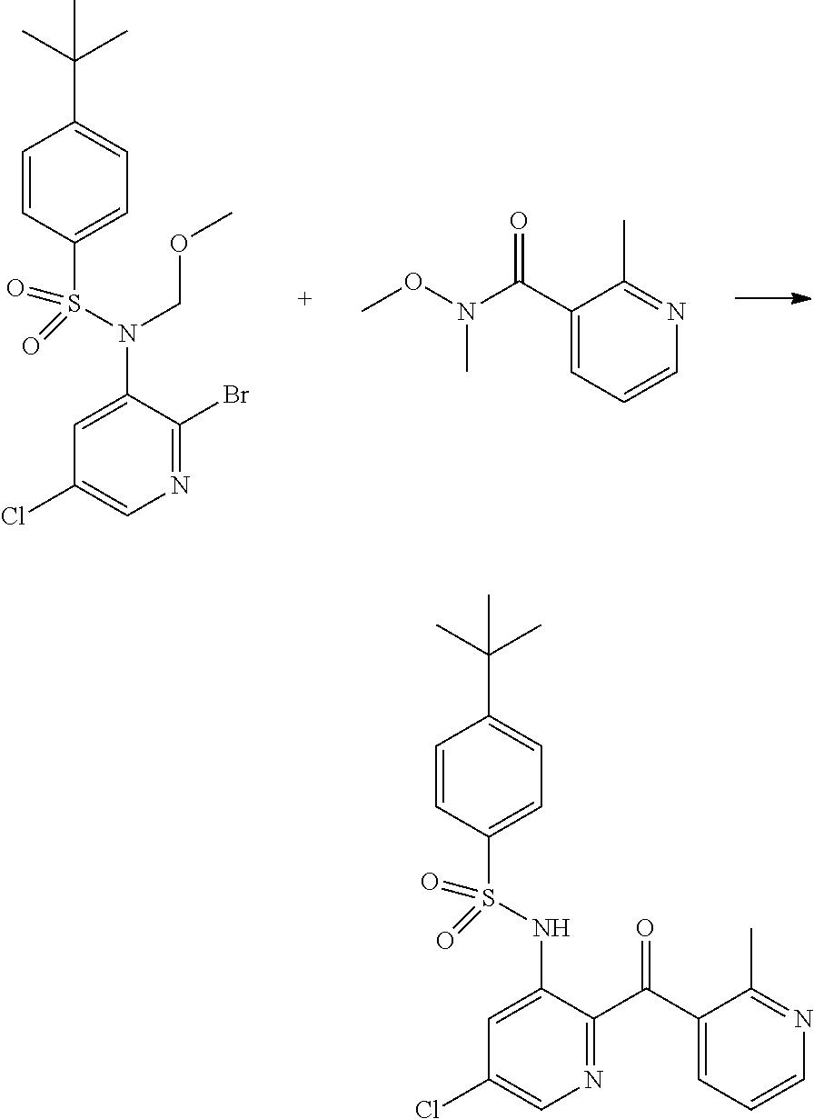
C1=CC(S(NC2=CC(Cl)=CN=C2C(C2=CC=CN=C2C)=O)(=O)=O)=CC=C1C(C)(C)C.C1=CC(S(N(C2=CC(Cl)=CN=C2Br)COC)(=O)=O)=CC=C1C(C)(C)C.CN(C(C1=CC=CN=C1C)=O)OC
